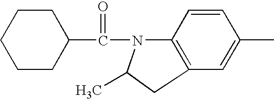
C1CC(C(N2C3=C(C=C(C)C=C3)CC2C)=O)CCC1
